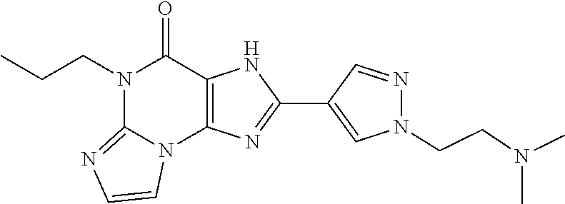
N1(CCC)C2=NC=CN2C2=C(C1=O)NC(C1=CN(CCN(C)C)N=C1)=N2
